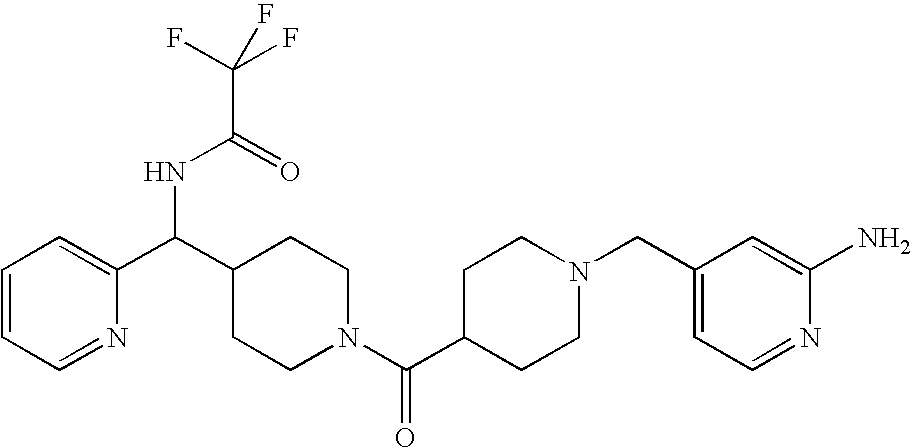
C1=CC=NC(C(C2CCN(C(C3CCN(CC4=CC=NC(N)=C4)CC3)=O)CC2)NC(=O)C(F)(F)F)=C1
